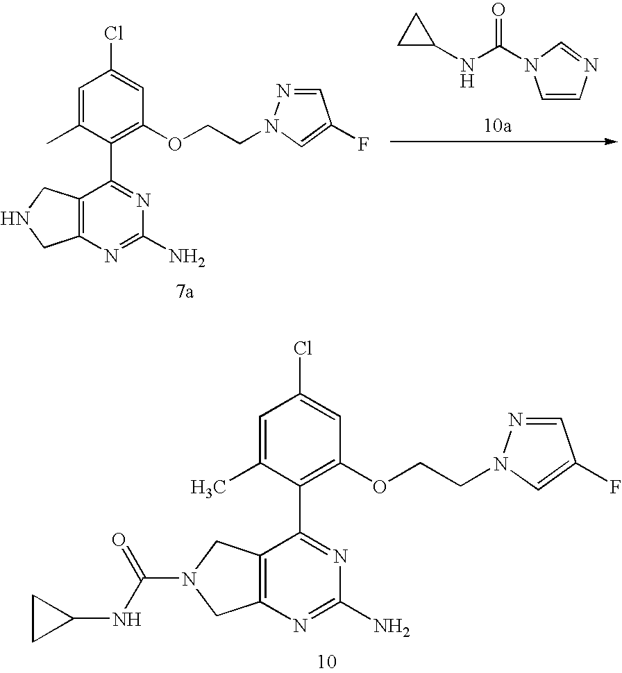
C1=CN=CN1C(NC1CC1)=O.C12=C(CNC1)C(C1=C(OCCN3N=CC(F)=C3)C=C(Cl)C=C1C)=NC(N)=N2.C12=C(CN(C(NC3CC3)=O)C1)C(C1=C(OCCN3N=CC(F)=C3)C=C(Cl)C=C1C)=NC(N)=N2
